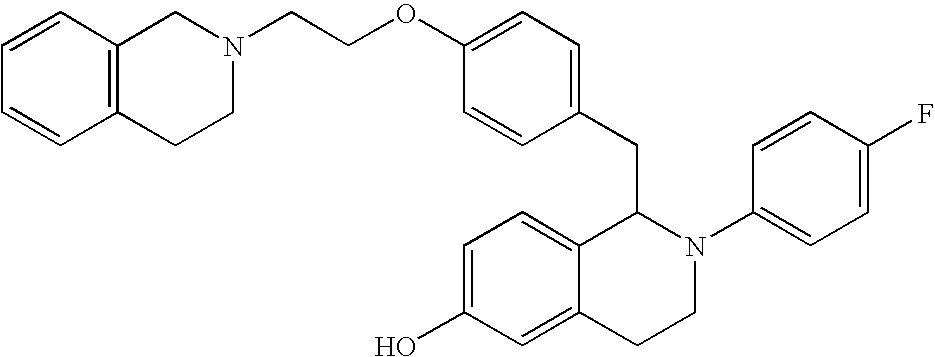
N1(CCOC2=CC=C(CC3C4=CC=C(O)C=C4CCN3C3=CC=C(F)C=C3)C=C2)CC2=C(CC1)C=CC=C2
